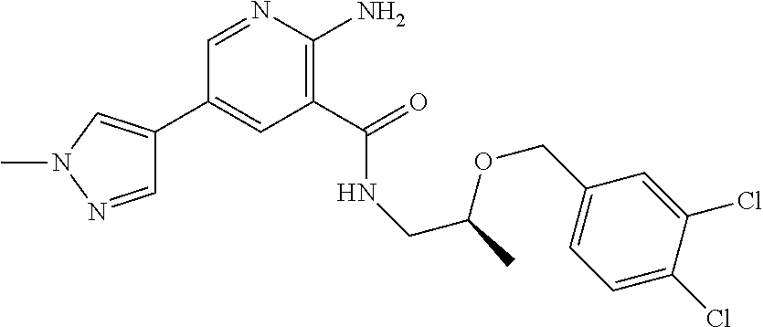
C1(C2=CN(C)N=C2)=CC(C(=O)NCC(OCC2=CC=C(Cl)C(Cl)=C2)C)=C(N)N=C1
